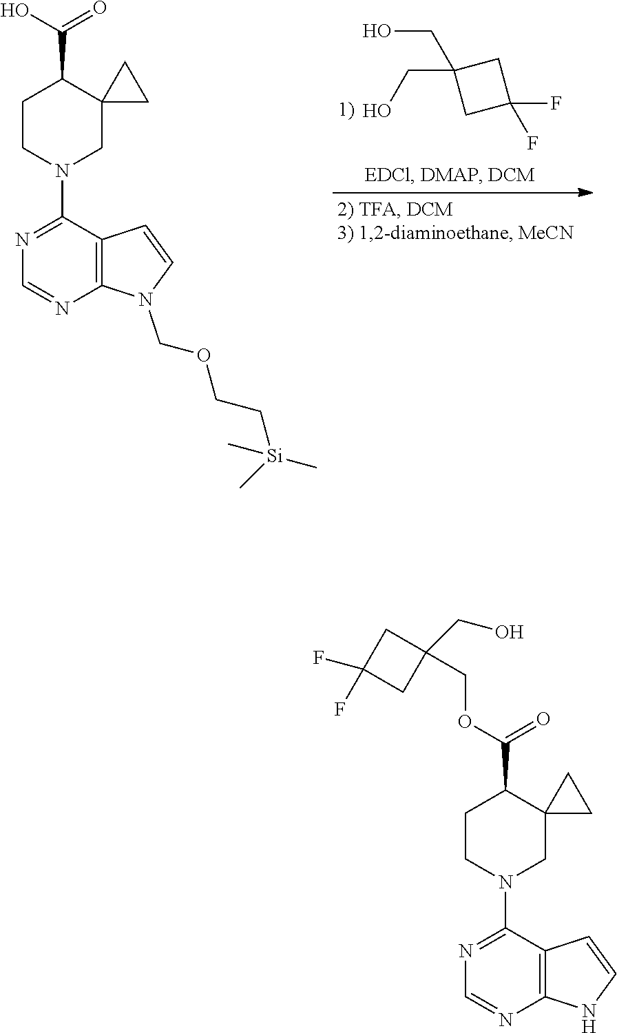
C1CN(C2=NC=NC3=C2C=CN3COCC[Si](C)(C)C)CC2(C1C(O)=O)CC2.C1(CO)(CO)CC(F)(F)C1.C1CN(C2=NC=NC3=C2C=CN3)CC2(C1C(OCC1(CO)CC(F)(F)C1)=O)CC2
